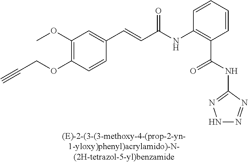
C1(OC)=C(OCC#C)C=CC(C=CC(=O)NC2=C(C(=O)NC3=NNN=N3)C=CC=C2)=C1
